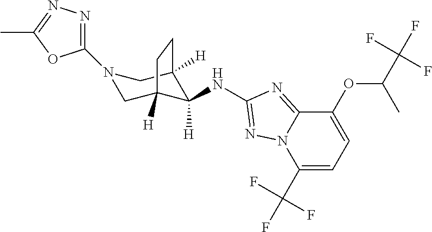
C1(N2CC3([H])C([H])(NC4=NN5C(=N4)C(OC(C(F)(F)F)C)=CC=C5C(F)(F)F)C([H])(C2)CC3)=NN=C(C)O1
